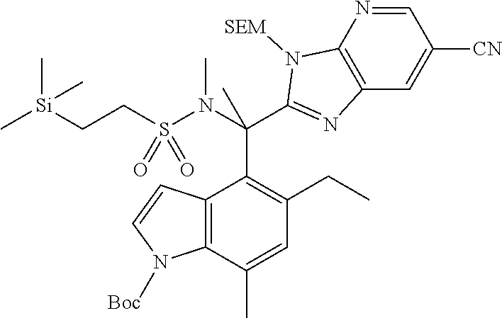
C12=C(C(C)=CC(CC)=C1C(C1=NC3=C(N=CC([CN])=C3)N1[SEM])(N(S(CC[Si](C)(C)C)(=O)=O)C)C)N([Boc])C=C2
